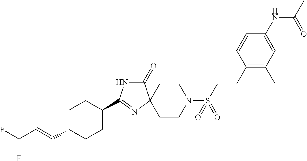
C1(C2=NC3(CCN(S(CCC4=C(C)C=C(NC(C)=O)C=C4)(=O)=O)CC3)C(=O)N2)CCC(C=CC(F)F)CC1
